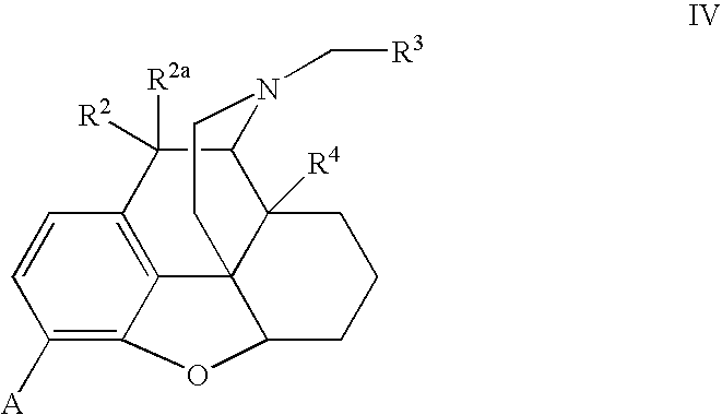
C1([A])=C2C3=C(C=C1)C([R2a])([R2])C1C4([R4])C3(C(CCC4)O2)CCN1C[R3]
